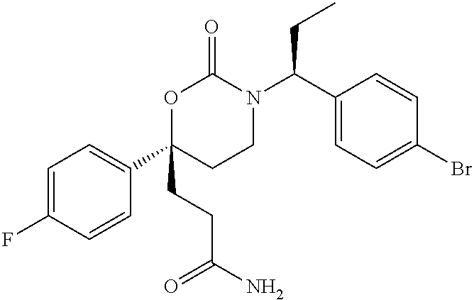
C1=C(F)C=CC(C2(CCC(N)=O)CCN(C(C3=CC=C(Br)C=C3)CC)C(=O)O2)=C1
